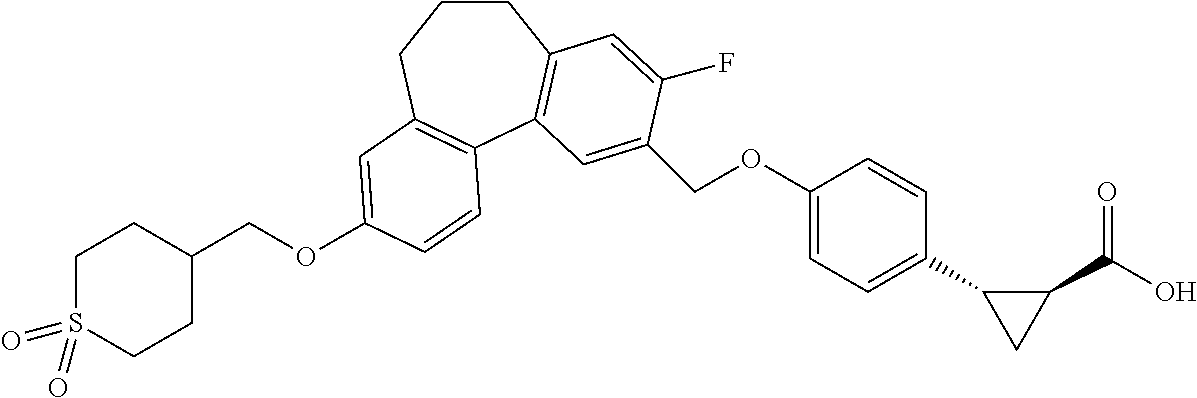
C1CCC2=C(C3=C1C=C(F)C(COC1=CC=C(C4CC4C(O)=O)C=C1)=C3)C=CC(OCC1CCS(=O)(=O)CC1)=C2
